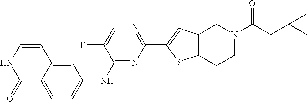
C1(=O)C2=CC=C(NC3=NC(C4=CC5=C(S4)CCN(C(CC(C)(C)C)=O)C5)=NC=C3F)C=C2C=CN1
